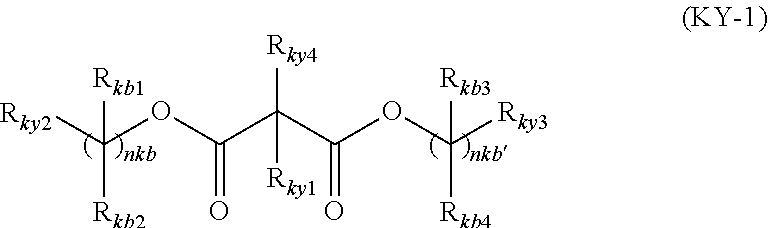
[Rky2]C(OC(=O)C([Rky4])([Rky1])C(OC([Rky3])([Rkb4])[Rkb3])=O)([Rkb2])[Rkb1]
